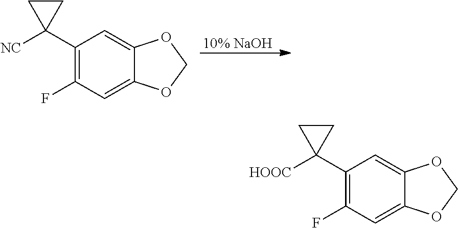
[10% NaOH].C1(C2([NC])CC2)=C(F)C=C2C(=C1)OCO2.C1(C2([HOOC])CC2)=C(F)C=C2C(=C1)OCO2
